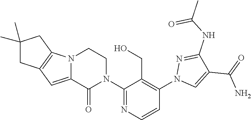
C12=CC3=C(N1CCN(C1=NC=CC(N4C=C(C(=O)N)C(NC(C)=O)=N4)=C1CO)C2=O)CC(C)(C)C3
